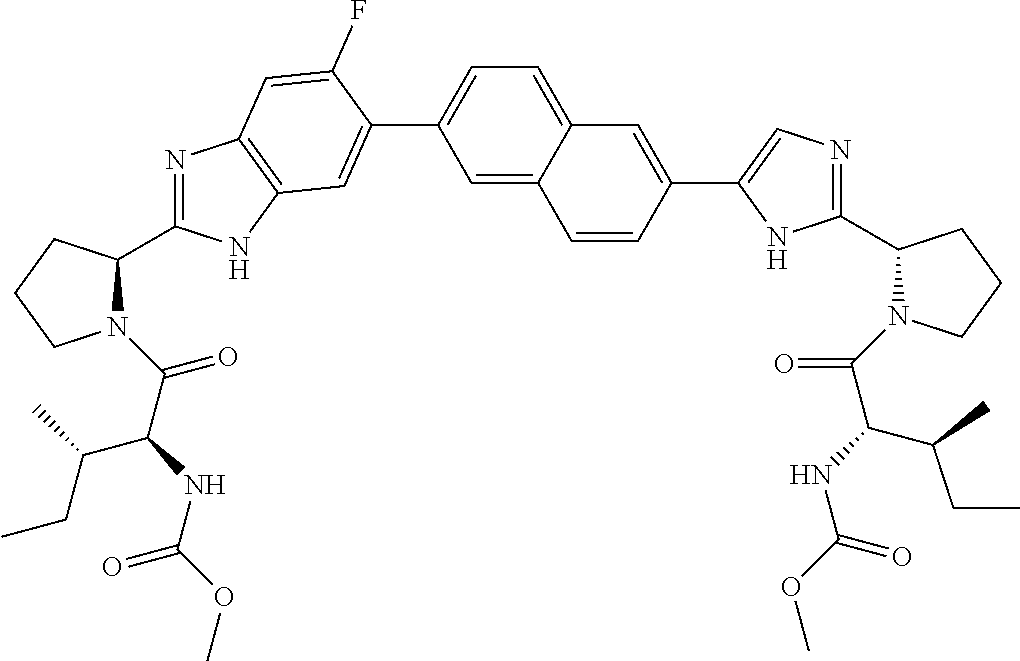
C1CCN(C(C(C(C)CC)NC(OC)=O)=O)C1C1=NC2=C(N1)C=C(C1=CC=C3C(=C1)C=CC(C1=CN=C(C4CCCN4C(C(NC(OC)=O)C(CC)C)=O)N1)=C3)C(F)=C2
